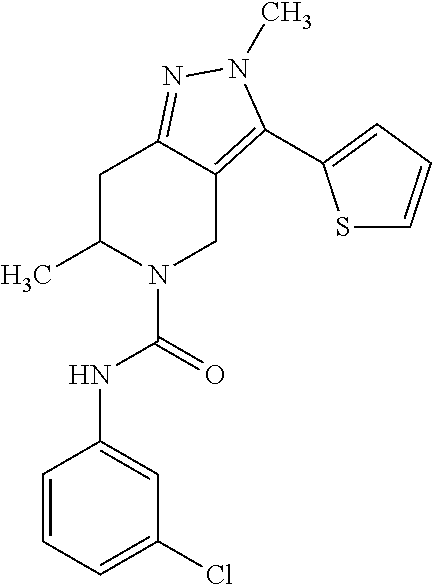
C1C(C)N(C(=O)NC2=CC(Cl)=CC=C2)CC2=C(C3=CC=CS3)N(C)N=C12
